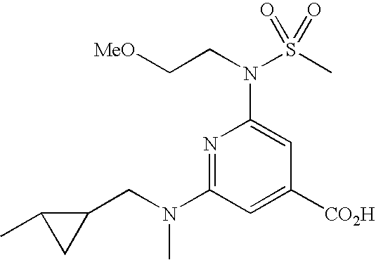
N1=C(N(CC2C(C)C2)C)C=C([CO2H])C=C1N(CC[MeO])S(C)(=O)=O
